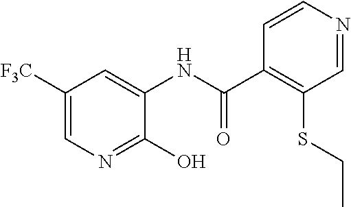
C1([F3C])=CN=C(O)C(NC(=O)C2=C(SCC)C=NC=C2)=C1
